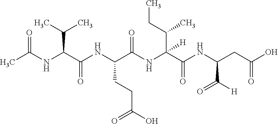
O=C(NC(C(NC(C(NC(C(NC(CC(=O)O)C([H])=O)=O)(C(C)CC)[H])=O)CCC(O)=O)=O)C(C)C)C
